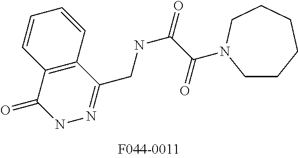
C1CCCCCN1C(C(NCC1=NNC(=O)C2=C1C=CC=C2)=O)=O
